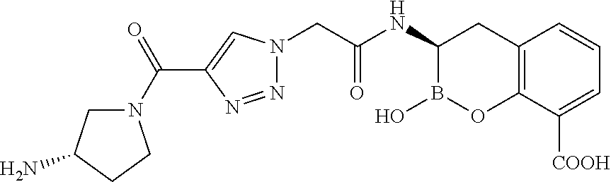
C12=C(C([COOH])=CC=C1)OB(O)C(NC(CN1N=NC(C(N3CC(N)CC3)=O)=C1)=O)C2
